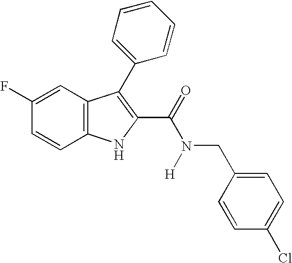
C1=C(F)C=CC2=C1C(C1=CC=CC=C1)=C(C(N(CC1=CC=C(Cl)C=C1)[H])=O)N2
